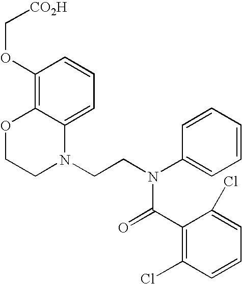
C1=C2C(=C(OC[CO2H])C=C1)OCCN2CCN(C1=CC=CC=C1)C(=O)C1=C(Cl)C=CC=C1Cl
